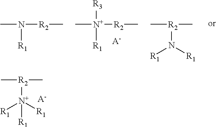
C[R2](C)[N+]([R1])([R1])[R1].[A-].C[N+]([R2]C)([R1])[R3].[A-].C[R2](C)N([R1])[R1].CN([R2]C)[R1]
